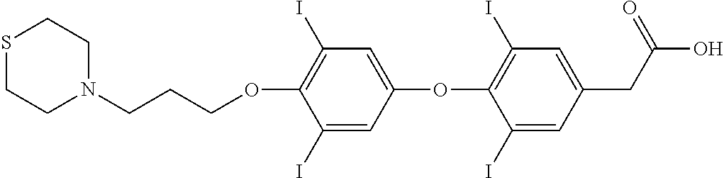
O(C1=C(I)C=C(OC2=C(I)C=C(CC(O)=O)C=C2I)C=C1I)CCCN1CCSCC1
